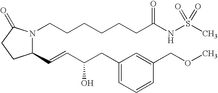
C1(C=CC(CC2=CC=CC(COC)=C2)O)N(CCCCCCC(NS(C)(=O)=O)=O)C(=O)CC1
